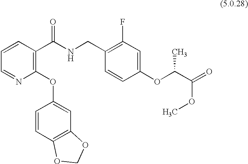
C1=CC(C(NCC2=C(F)C=C(OC(C(OC)=O)C)C=C2)=O)=C(OC2=CC3=C(C=C2)OCO3)N=C1
